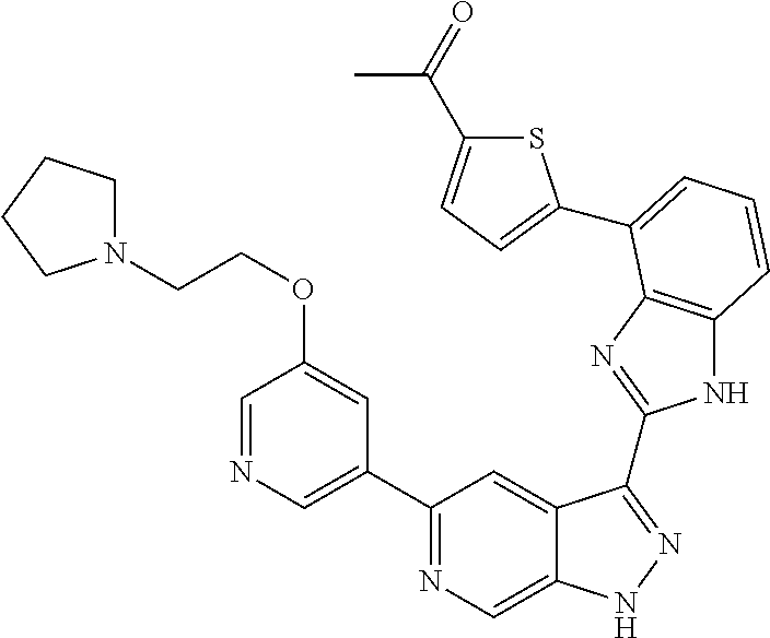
C1(C2=NC=C3C(=C2)C(C2=NC4=C(N2)C=CC=C4C2=CC=C(C(=O)C)S2)=NN3)=CN=CC(OCCN2CCCC2)=C1
